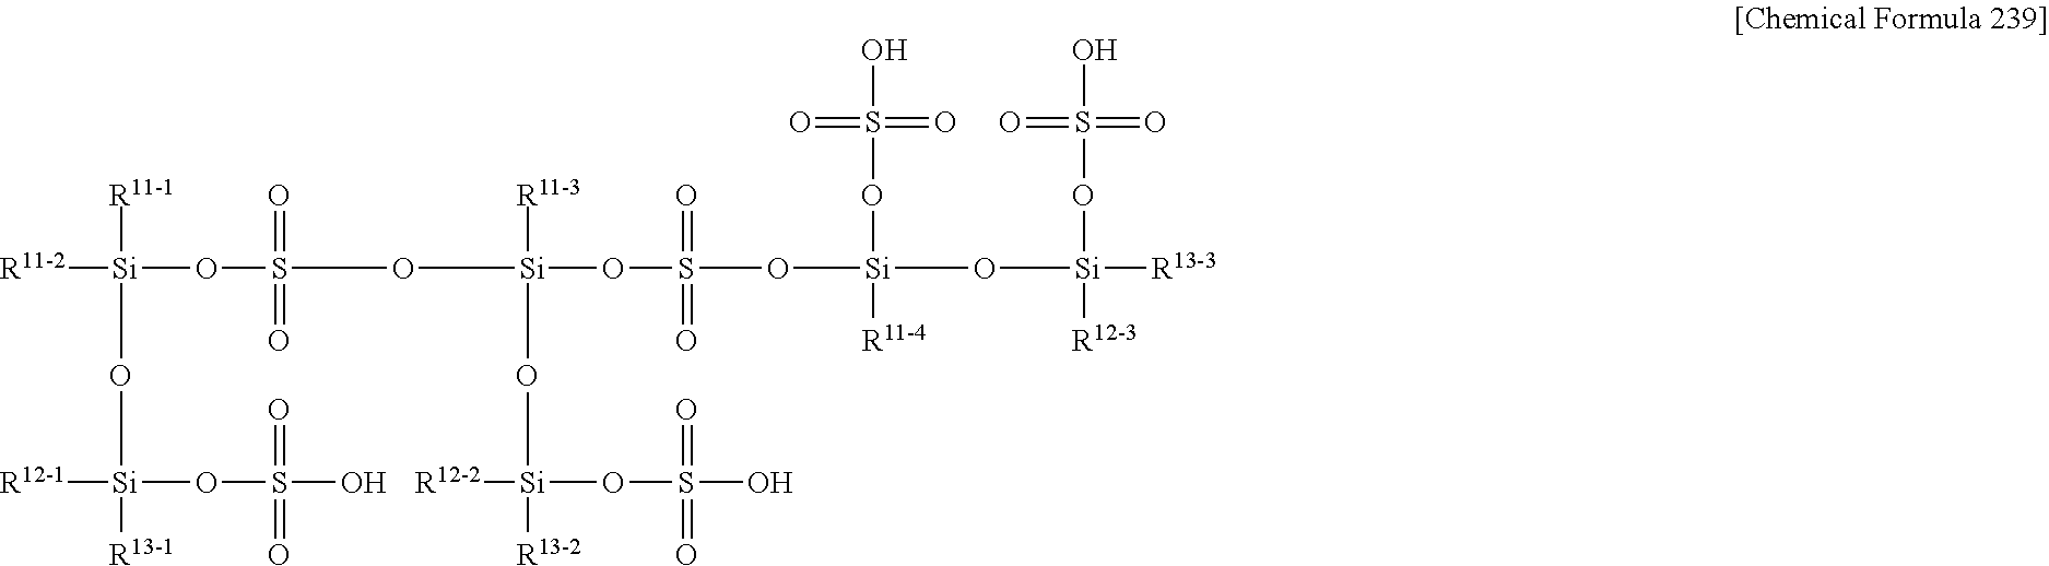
[R11-2][Si](OS(O[Si](OS(O[Si](O[Si]([R13-3])(OS(=O)(=O)O)[R12-3])(OS(O)(=O)=O)[R11-4])(=O)=O)([R11-3])O[Si]([R13-2])(OS(O)(=O)=O)[R12-2])(=O)=O)([R11-1])O[Si]([R13-1])(OS(O)(=O)=O)[R12-1]
